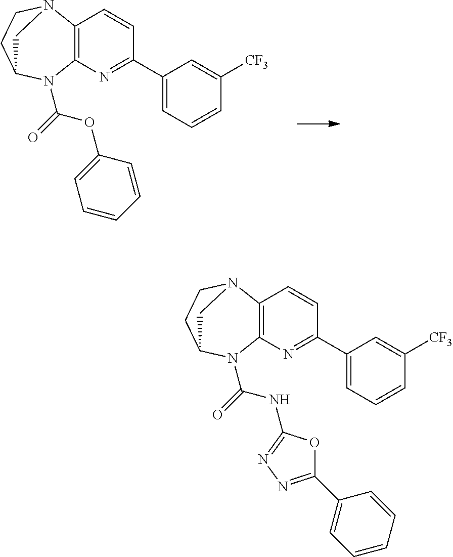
C12=C(N=C(C3=CC=CC([CF3])=C3)C=C1)N(C(=O)OC1=CC=CC=C1)C1CCN2C1.C12=C(N=C(C3=CC=CC([CF3])=C3)C=C1)N(C(=O)NC1=NN=C(C3=CC=CC=C3)O1)C1CCN2C1
